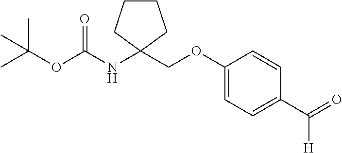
C(C1(NC(OC(C)(C)C)=O)CCCC1)OC1=CC=C(C(=O)[H])C=C1
